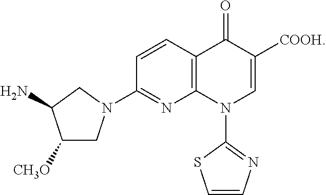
C1([CH3O])CN(C2=NC3=C(C=C2)C(=O)C([COOH])=CN3C2=NC=CS2)CC1N
